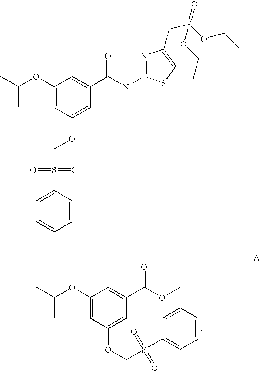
C(OC1=CC(OCS(C2=CC=CC=C2)(=O)=O)=CC(C(OC)=O)=C1)(C)C.CC(OC1=CC(OCS(C2=CC=CC=C2)(=O)=O)=CC(C(NC2=NC(CP(=O)(OCC)OCC)=CS2)=O)=C1)C
